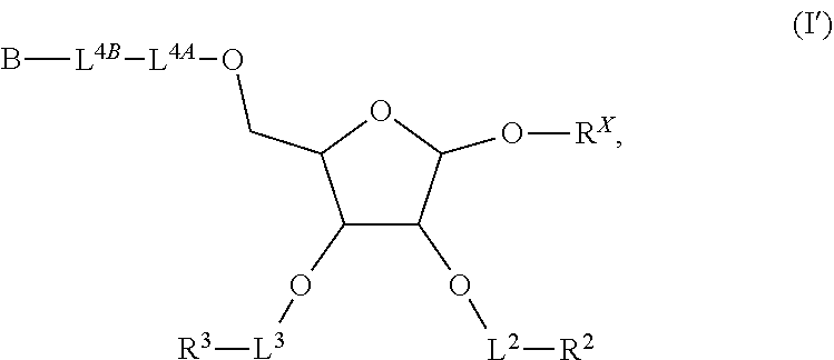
[L2](OC1C(O[L3][R3])C(CO[L4A][L4B]B)OC1O[RX])[R2]
